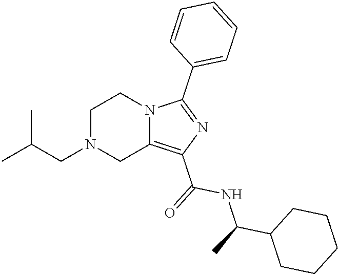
C1N(CC(C)C)CC2=C(C(=O)NC(C3CCCCC3)C)N=C(C3=CC=CC=C3)N2C1
